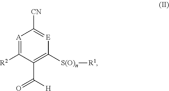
O=C([H])C1=C([S(O)n][R1])[E]=C([CN])[A]=C1[R2]
